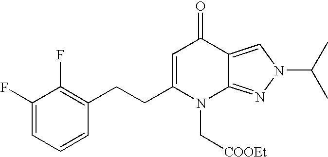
C1(F)=CC=CC(CCC2=CC(=O)C3=CN(C(C)C)N=C3N2C[COOEt])=C1F
